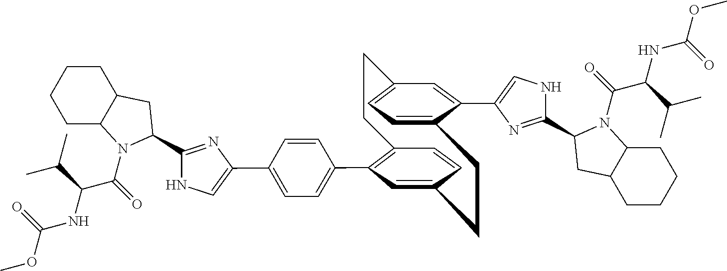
C12=C(C3=CC=C(C4=CNC(C5N(C(=O)C(NC(OC)=O)C(C)C)C6CCCCC6C5)=N4)C=C3)C=C(C=C1)CCC1=CC=C(C=C1C1=CNC(C3N(C(=O)C(NC(OC)=O)C(C)C)C4CCCCC4C3)=N1)CC2
